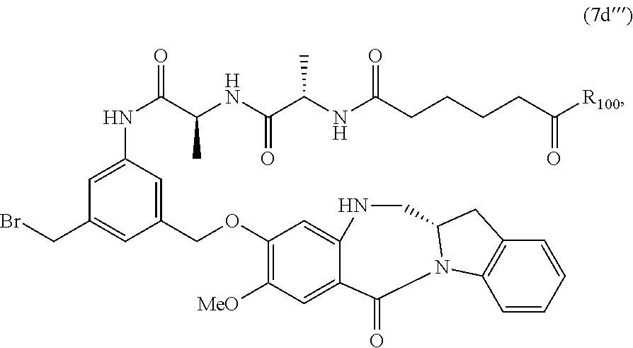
C1(COC2=C([MeO])C=C3C(=O)N4C5=C(C=CC=C5)CC4CNC3=C2)=CC(NC(C(NC(C(NC(CCCCC([R100])=O)=O)C)=O)C)=O)=CC(CBr)=C1
